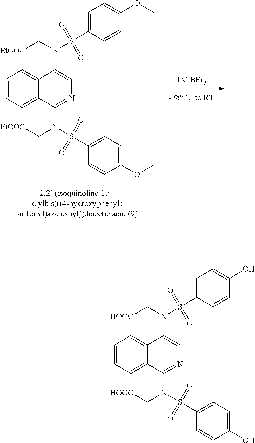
C1=CC=C2C(=C1)C(N(S(C1=CC=C(O)C=C1)(=O)=O)C[HOOC])=CN=C2N(S(C1=CC=C(O)C=C1)(=O)=O)C[HOOC].C1=CC=C2C(=C1)C(N(S(C1=CC=C(OC)C=C1)(=O)=O)C[EtOOC])=CN=C2N(S(C1=CC=C(OC)C=C1)(=O)=O)C[EtOOC].[1M BBr3]
